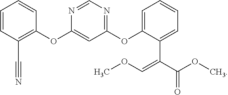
C1(OC2=CC=CC=C2C(C(=O)OC)=COC)=NC=NC(OC2=C(C#N)C=CC=C2)=C1
